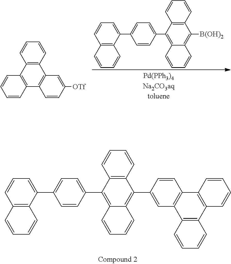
C1=CC2=C(C=C1)C([B(OH)2])=C1C(=C2C2=CC=C(C3=CC=CC4=C3C=CC=C4)C=C2)C=CC=C1.C1=CC2=C(C=C1)C1=C(C3=C2C=CC=C3)C=CC([OTf])=C1.C1=CC2=C(C=C1)C(C1=CC3=C(C=C1)C1=C(C4=C3C=CC=C4)C=CC=C1)=C1C(=C2C2=CC=C(C3=CC=CC4=C3C=CC=C4)C=C2)C=CC=C1
